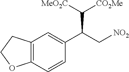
C12=C(C=CC(C(C[NO2])C([MeO2C])[CO2Me])=C1)OCC2
